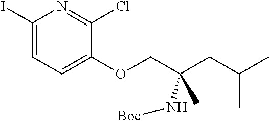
IC1=CC=C(OCC(CC(C)C)(N[Boc])C)C(Cl)=N1
